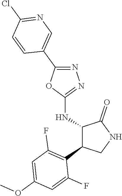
C1(NC2C(C3=C(F)C=C(OC)C=C3F)CNC2=O)=NN=C(C2=CN=C(Cl)C=C2)O1
